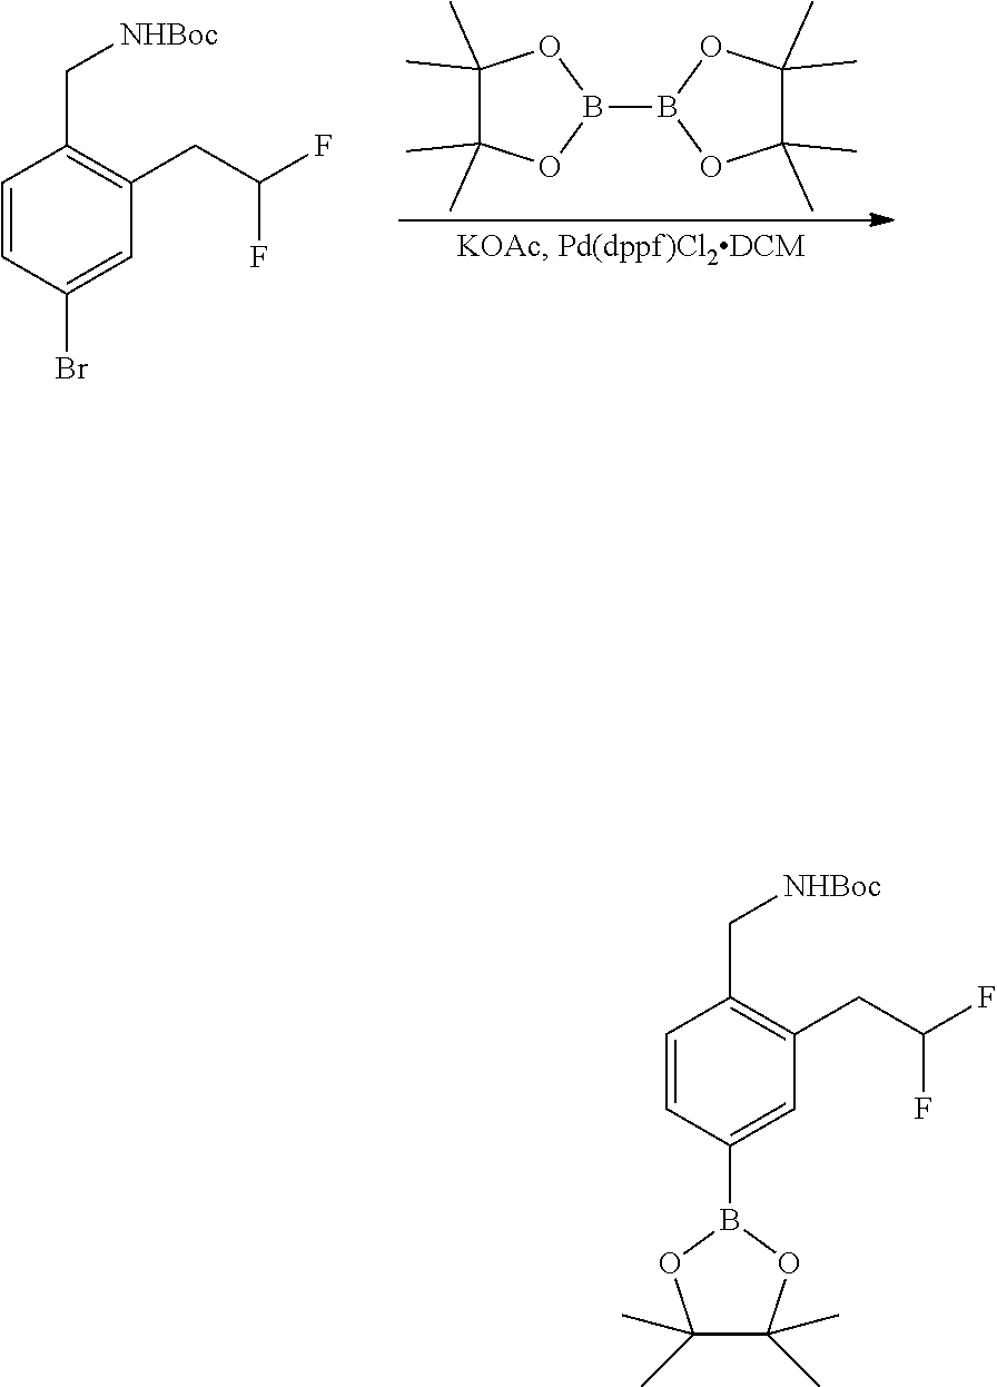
B1(B2OC(C)(C)C(C)(C)O2)OC(C)(C)C(C)(C)O1.C1=C(Br)C=CC(C[NHBoc])=C1CC(F)F.C1=C(B2OC(C)(C)C(C)(C)O2)C=CC(C[NHBoc])=C1CC(F)F
